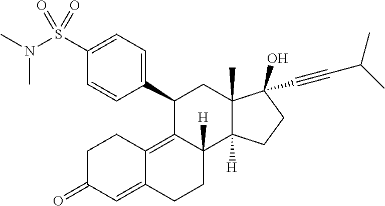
C1(C2=CC=C(S(N(C)C)(=O)=O)C=C2)C2=C3C(=CC(=O)CC3)CCC2([H])C2([H])C(C)(C1)C(C#CC(C)C)(O)CC2
